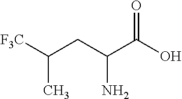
[F3C]C(CC(C(O)=O)N)C
